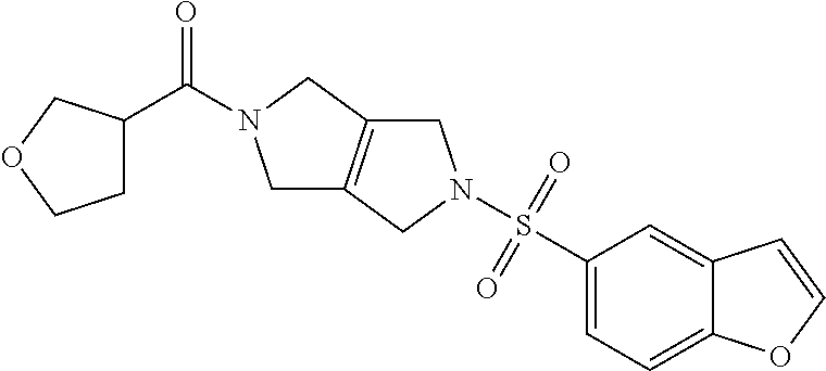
S(C1=CC=C2C(=C1)C=CO2)(=O)(=O)N1CC2=C(C1)CN(C(=O)C1CCOC1)C2
